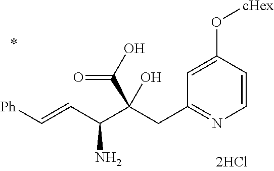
C1=CC(O[cHex])=CC(CC(C(C=C[Ph])N)(C(O)=O)O)=N1
